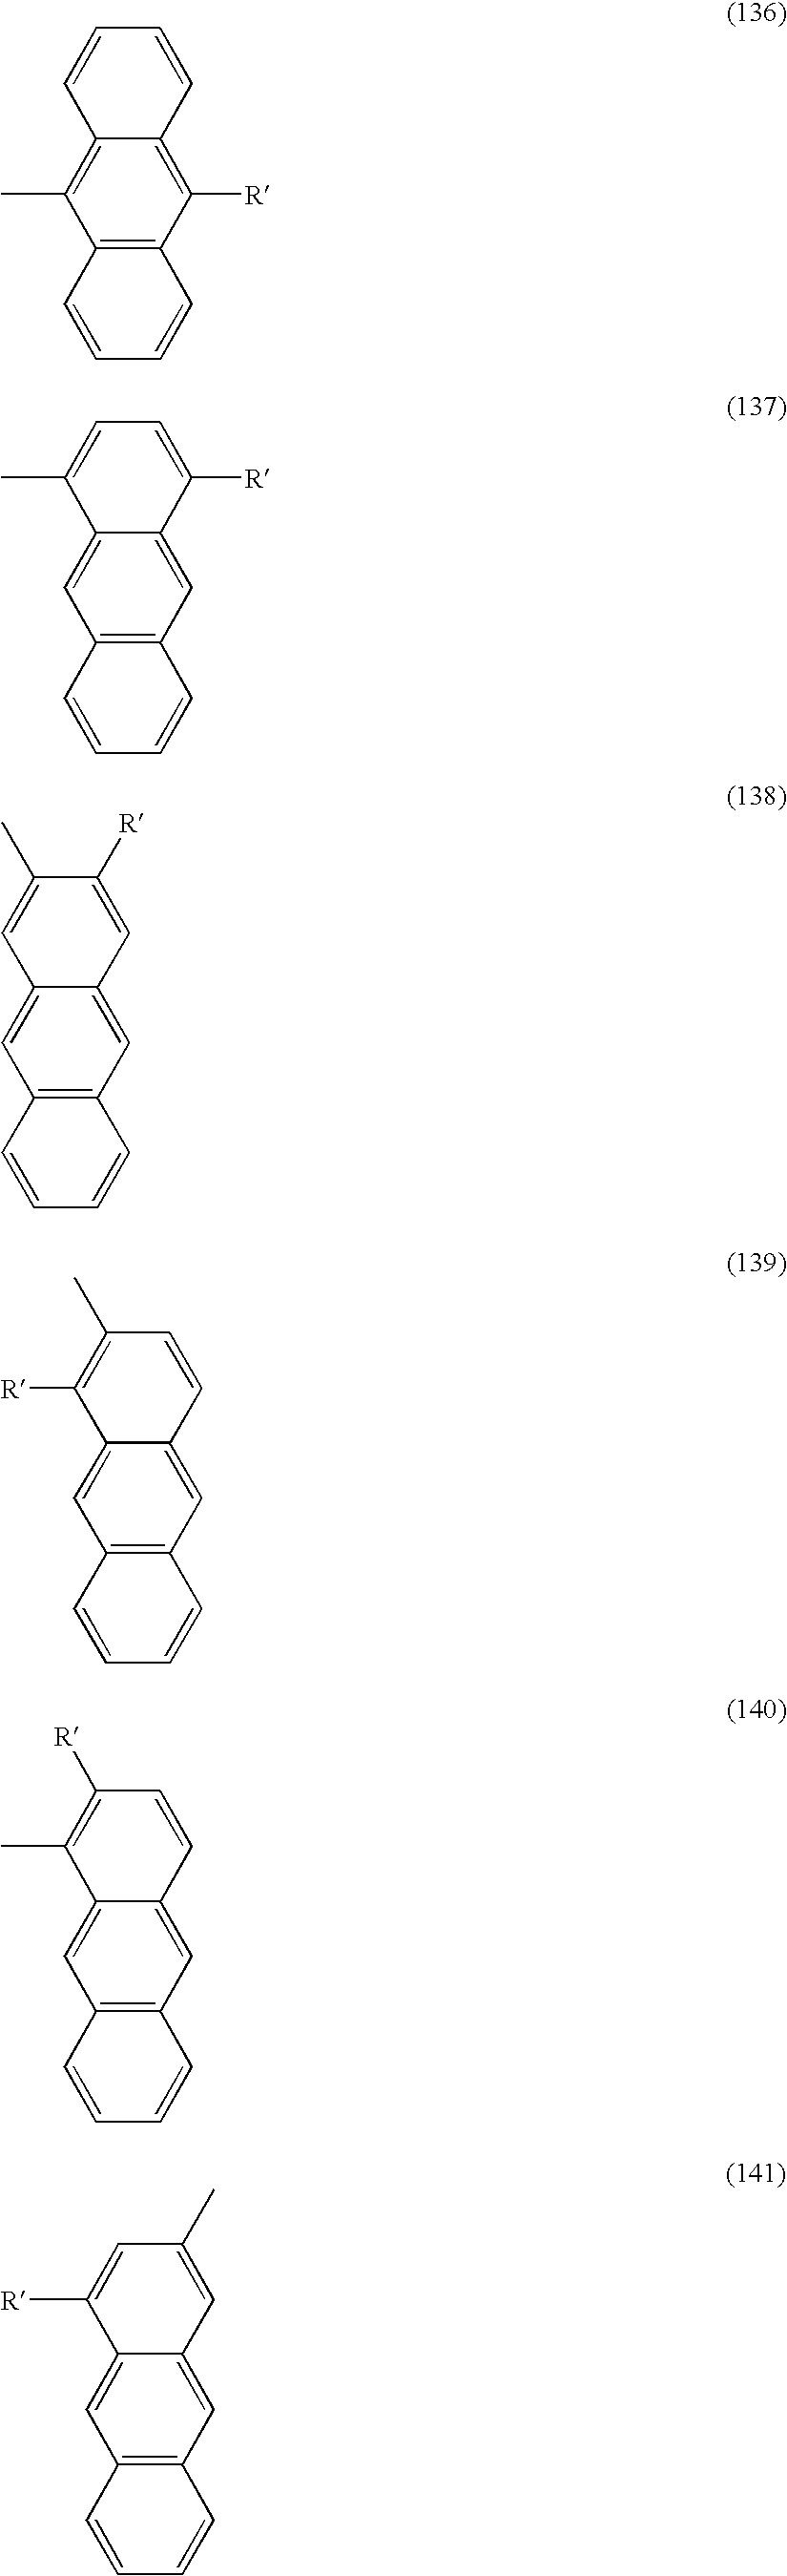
C12=C(C([R])=C3C(=C1C)C=CC=C3)C=CC=C2.C12=C(C=C3C(=C1)C(C)=CC=C3[R])C=CC=C2.C12=C(C=C3C(=C1)C=C(C)C([R])=C3)C=CC=C2.C12=C(C=C3C(=C1)C([R])=C(C)C=C3)C=CC=C2.C12=C(C=C3C(=C1)C(C)=C([R])C=C3)C=CC=C2.C12=C(C=C3C(=C1)C([R])=CC(C)=C3)C=CC=C2
